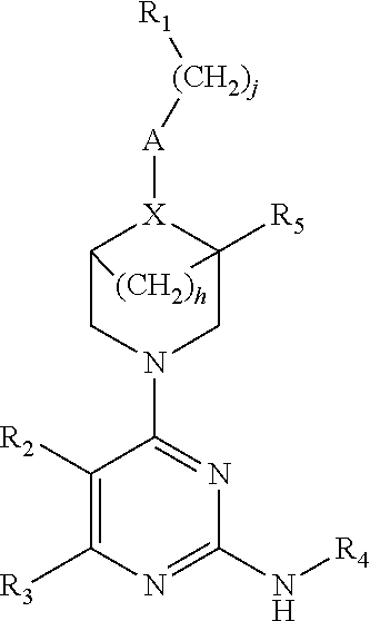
C1([R2])=C([R3])N=C(N[R4])N=C1N1CC2([R5])[X]([A][(CH2)j][R1])C(C1)[(CH2)h]2
